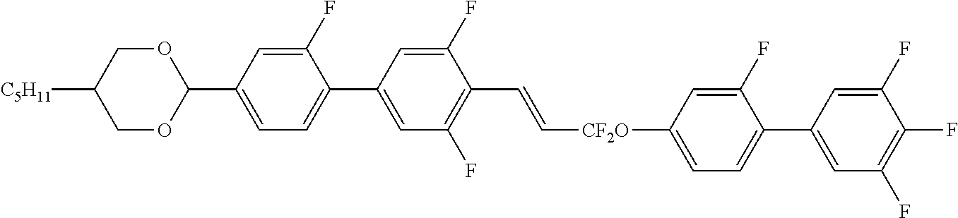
C1(F)=CC(C2OCC([C5H11])CO2)=CC=C1C1=CC(F)=C(C=C[CF2O]C2=CC=C(C3=CC(F)=C(F)C(F)=C3)C(F)=C2)C(F)=C1
